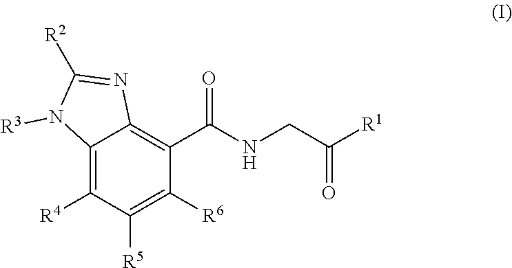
C12=C([R4])C([R5])=C([R6])C(C(NCC([R1])=O)=O)=C1N=C([R2])N2[R3]
